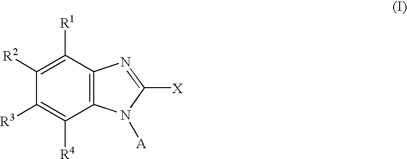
C1([R1])=C([R2])C([R3])=C([R4])C2=C1N=C([X])N2[A]
